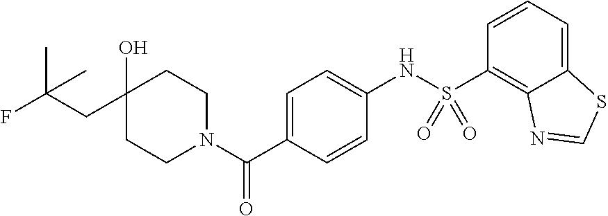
C1CN(C(C2=CC=C(NS(C3=C4C(=CC=C3)SC=N4)(=O)=O)C=C2)=O)CCC1(O)CC(F)(C)C
